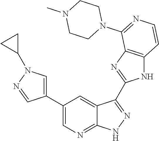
C1(C2=CN=C3C(=C2)C(C2=NC4=C(N2)C=CN=C4N2CCN(C)CC2)=NN3)=CN(C2CC2)N=C1
